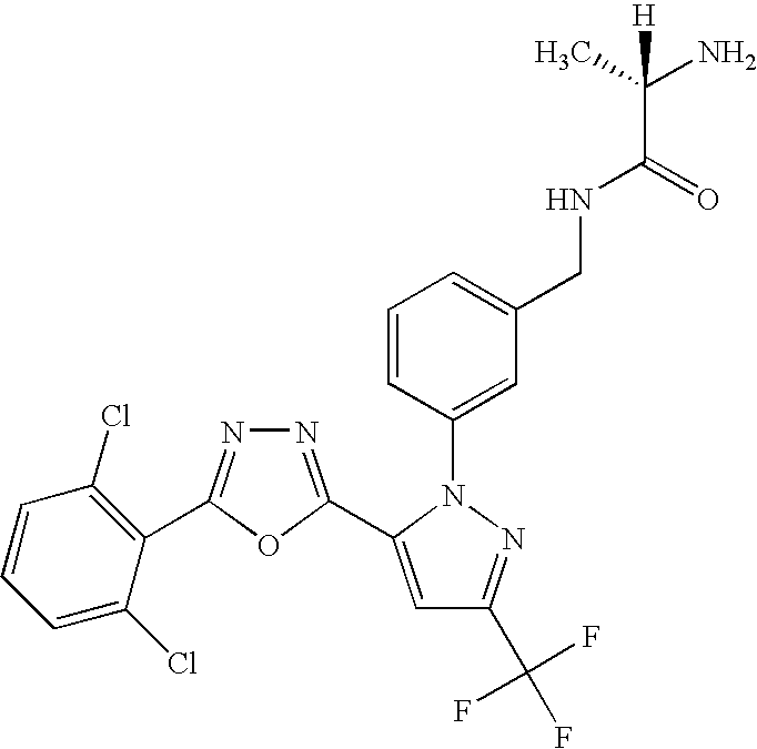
N1=C(C2=CC(C(F)(F)F)=NN2C2=CC(CNC(C(C)(N)[H])=O)=CC=C2)OC(C2=C(Cl)C=CC=C2Cl)=N1
